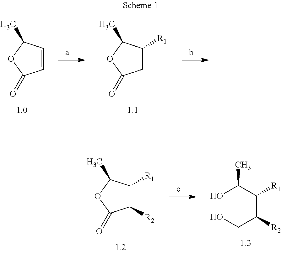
C1=CC(C)OC1=O.C1=C([R1])C(C)OC1=O.C1([R2])C([R1])C(C)OC1=O.OC(C(C(CO)[R2])[R1])C
